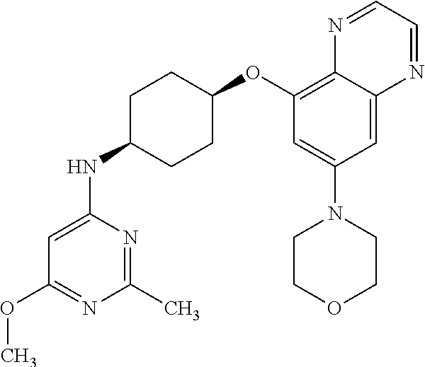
O(C1=NC(C)=NC(NC2CCC(OC3=C4C(=CC(N5CCOCC5)=C3)N=CC=N4)CC2)=C1)C
